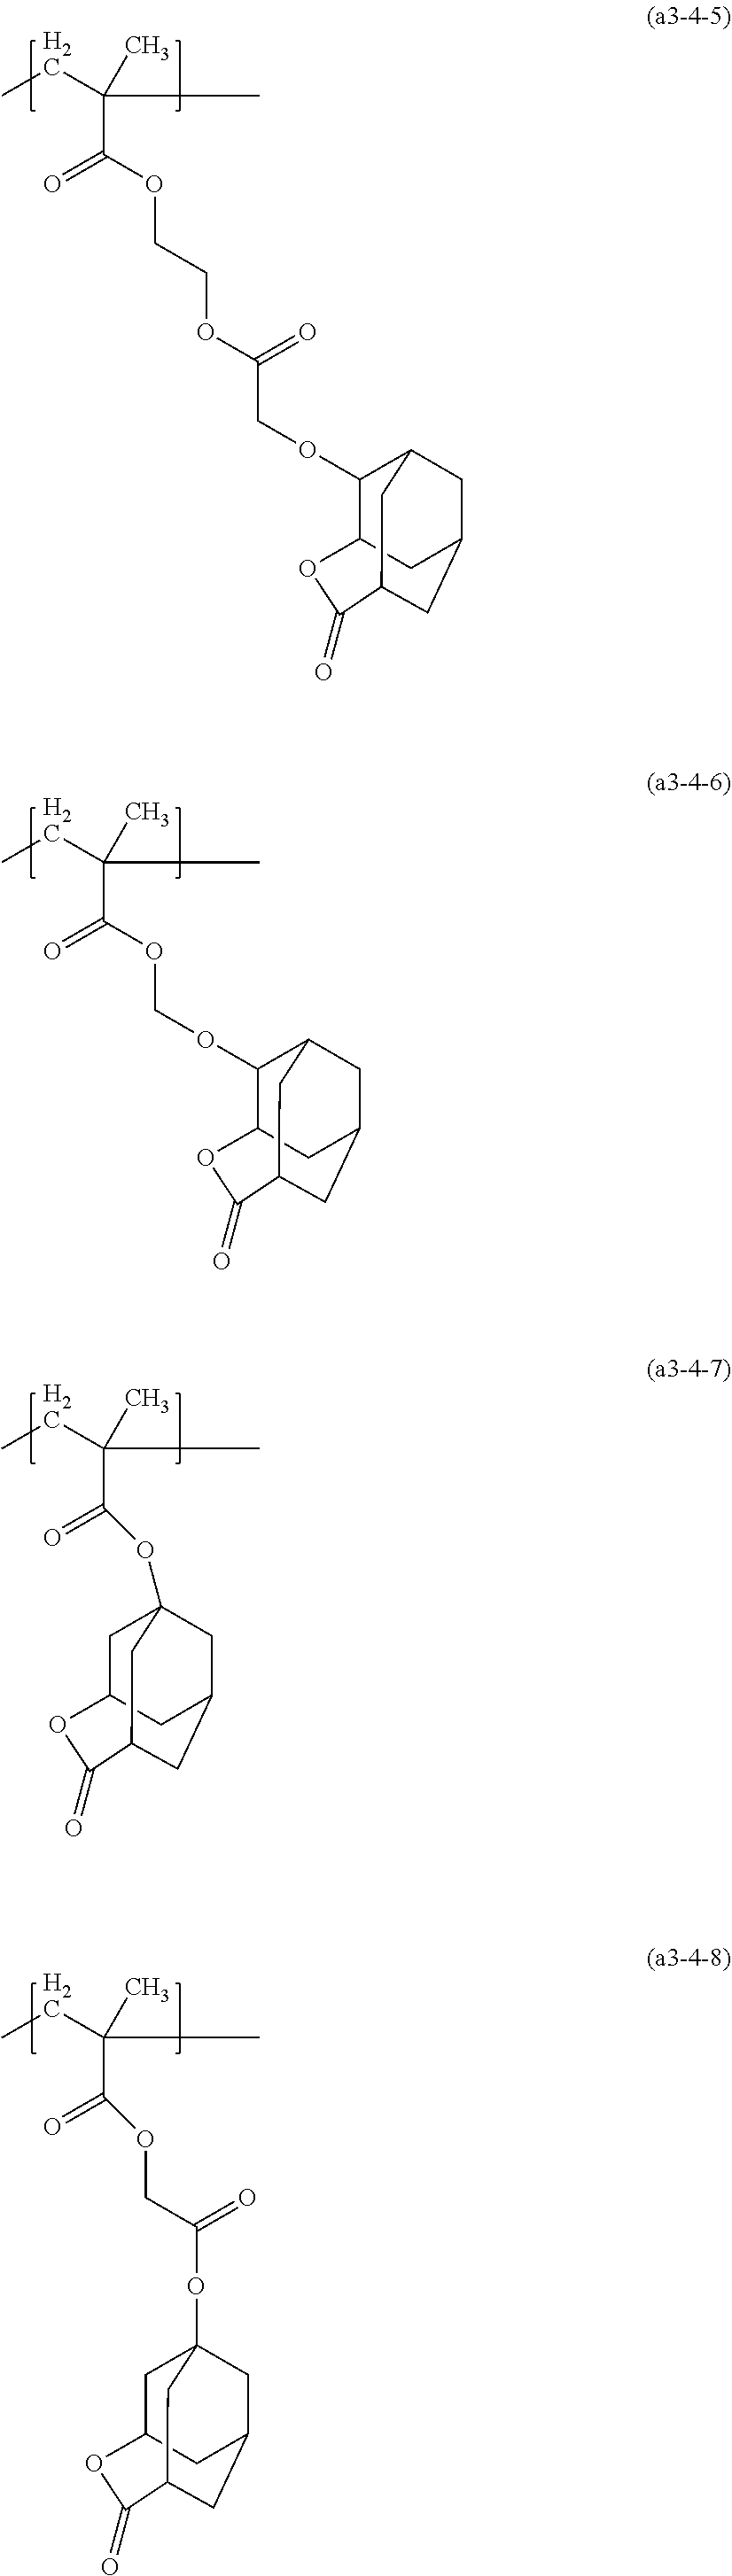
C(C)(C)(CC)C(OCCOC(COC1C2CC3CC1CC(C3)C(=O)O2)=O)=O.C(C)(C)(CC)C(OCOC1C2CC3CC1CC(C3)C(=O)O2)=O.C(C)(C)(CC)C(=O)OC12CC3CC(C1)CC(C2)C(=O)O3.C1C2CC3CC1(OC(COC(C(C)(C)CC)=O)=O)CC(C3)C(=O)O2
